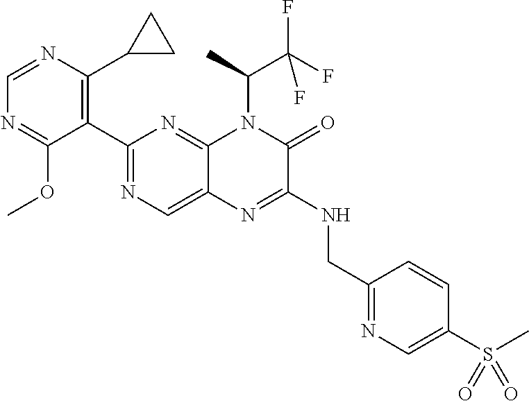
C1(C2=NC=C3C(=N2)N(C(C(F)(F)F)C)C(=O)C(NCC2=NC=C(S(C)(=O)=O)C=C2)=N3)=C(C2CC2)N=CN=C1OC
